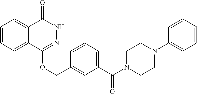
C1=CC=C2C(=C1)C(=O)NN=C2OCC1=CC(C(N2CCN(C3=CC=CC=C3)CC2)=O)=CC=C1
